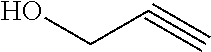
C(C#C)O
